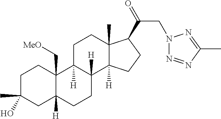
C1C(C)(O)CC2([H])C(C[MeO])(C1)C1([H])C([H])(CC2)C2([H])C(C)(CC1)C(C(=O)CN1N=NC(C)=N1)CC2
